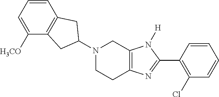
N1(C2CC3=C(C=CC=C3[H3CO])C2)CCC2=C(C1)N([H])C(C1=C(Cl)C=CC=C1)=N2
